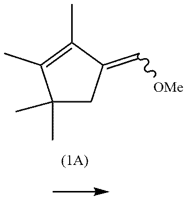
C1(C)(C)CC(=C[OMe])C(C)=C1C
